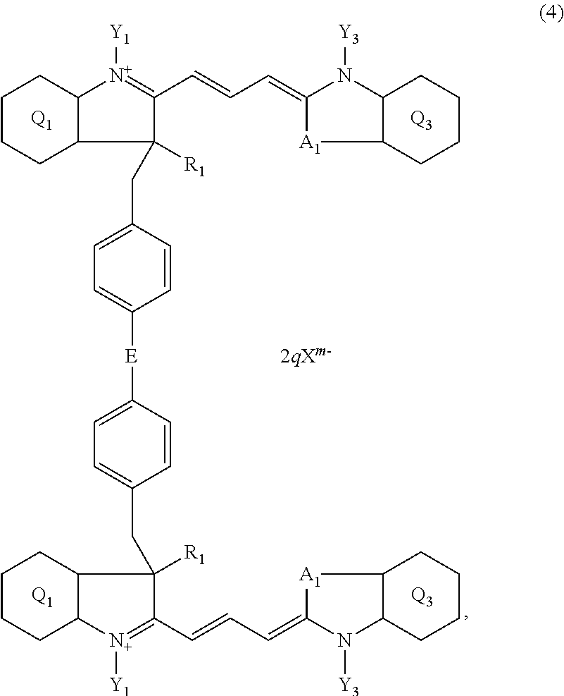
C1CCC2C(C1)[N+]([Y1])=C(C=CC=C1[A1]C3C(N1[Y3])CCCC3)C2(CC1=CC=C([E]C2=CC=C(CC3([R1])C(C=CC=C4[A1]C5C(N4[Y3])CCCC5)=[N+]([Y1])C4C3CCCC4)C=C2)C=C1)[R1].[Q1].[2qXm-].[Q3].[Q3].[Q1]
